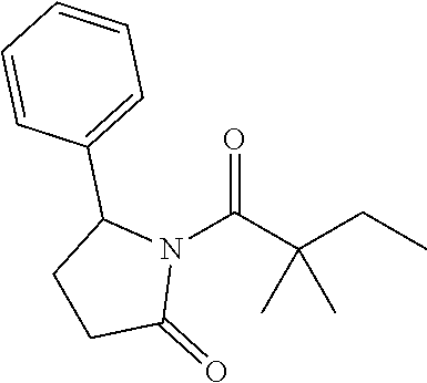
O=C(C(CC)(C)C)N1C(C2=CC=CC=C2)CCC1=O
